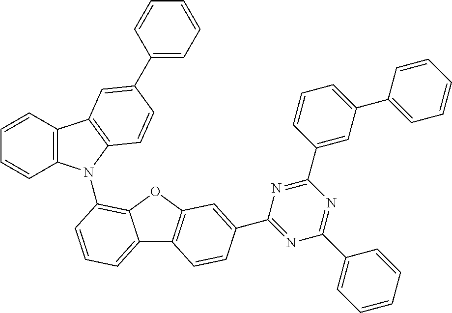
C1=CC2=C(C=C1)N(C1=C3C(=CC=C1)C1=C(O3)C=C(C3=NC(C4=CC=CC=C4)=NC(C4=CC(C5=CC=CC=C5)=CC=C4)=N3)C=C1)C1=C2C=C(C2=CC=CC=C2)C=C1
